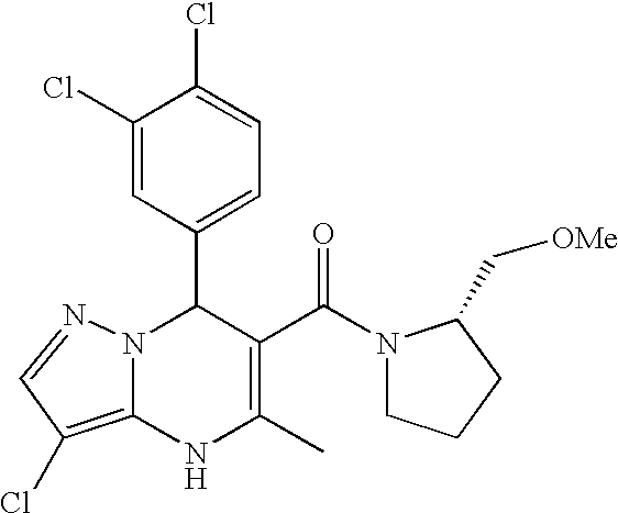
C1(Cl)=CC(C2N3C(=C(Cl)C=N3)NC(C)=C2C(=O)N2CCCC2C[OMe])=CC=C1Cl
